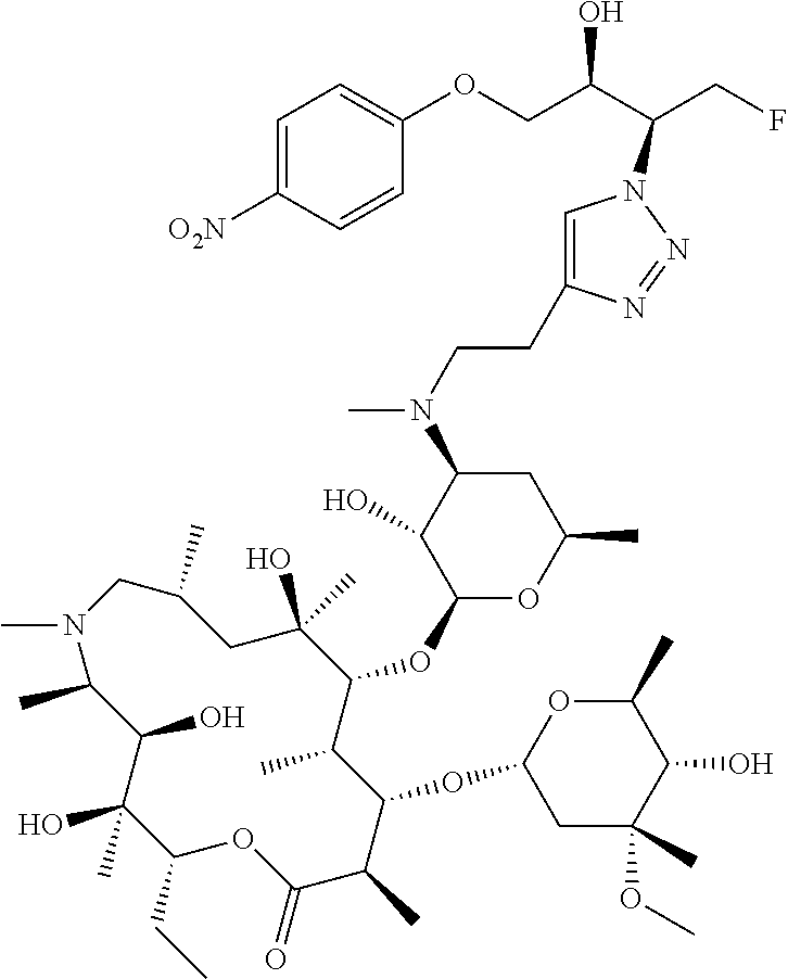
C1(O)(C)C(CC)OC(=O)C(C)C(OC2CC(OC)(C)C(O)C(C)O2)C(C)C(OC2OC(C)CC(N(C)CCC3=CN(C(C(COC4=CC=C([O2N])C=C4)O)CF)N=N3)C2O)C(O)(C)CC(C)CN(C)C(C)C1O
